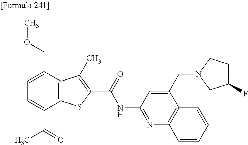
C1=C(C(=O)C)C2=C(C(COC)=C1)C(C)=C(C(=O)NC1=NC3=C(C(CN4CC(F)CC4)=C1)C=CC=C3)S2
